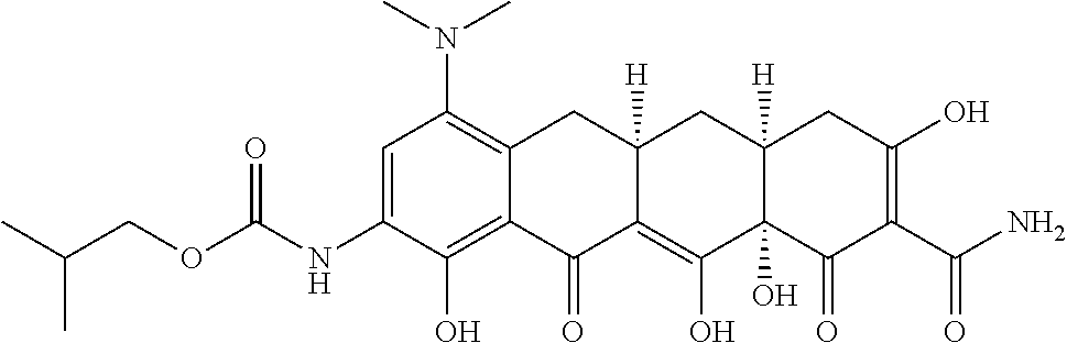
C1=C(NC(OCC(C)C)=O)C(O)=C2C(=C1N(C)C)CC1([H])C(=C(O)C3(O)C([H])(C1)CC(O)=C(C(N)=O)C3=O)C2=O
